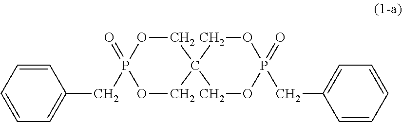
O1CC2(COP1(=O)CC1=CC=CC=C1)COP(=O)(CC1=CC=CC=C1)OC2
